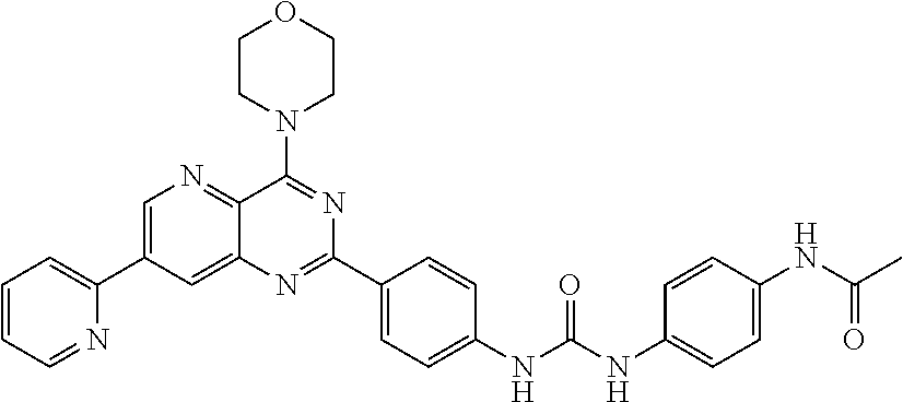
C1=CC=NC(C2=CN=C3C(=C2)N=C(C2=CC=C(NC(NC4=CC=C(NC(C)=O)C=C4)=O)C=C2)N=C3N2CCOCC2)=C1
